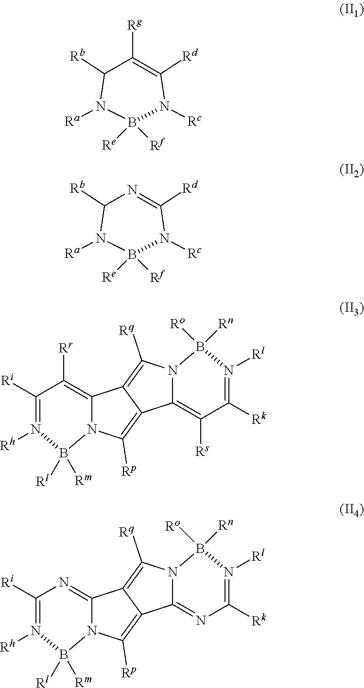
C1([Rb])N([Ra])B([Re])([Rf])N([Rc])C([Rd])=C1[Rg].C1([Rb])N([Ra])B([Re])([Rf])N([Rc])C([Rd])=N1.C1([Ri])=N([Rh])B([Rl])([Rm])N2C(=C1[Rr])C1=C([Rq])N3C(=C([Rs])C([Rk])=N([Rl])B3([Ro])[Rn])C1=C2[Rp].C1([Ri])=N([Rh])B([Rl])([Rm])N2C(=N1)C1=C([Rq])N3C(=NC([Rk])=N([Rl])B3([Ro])[Rn])C1=C2[Rp]
